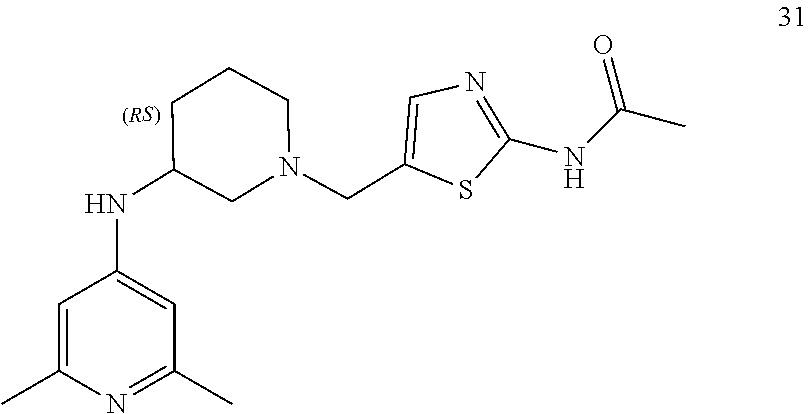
C1(NC2=CC(C)=NC(C)=C2)CN(CC2=CN=C(NC(C)=O)S2)CCC1
